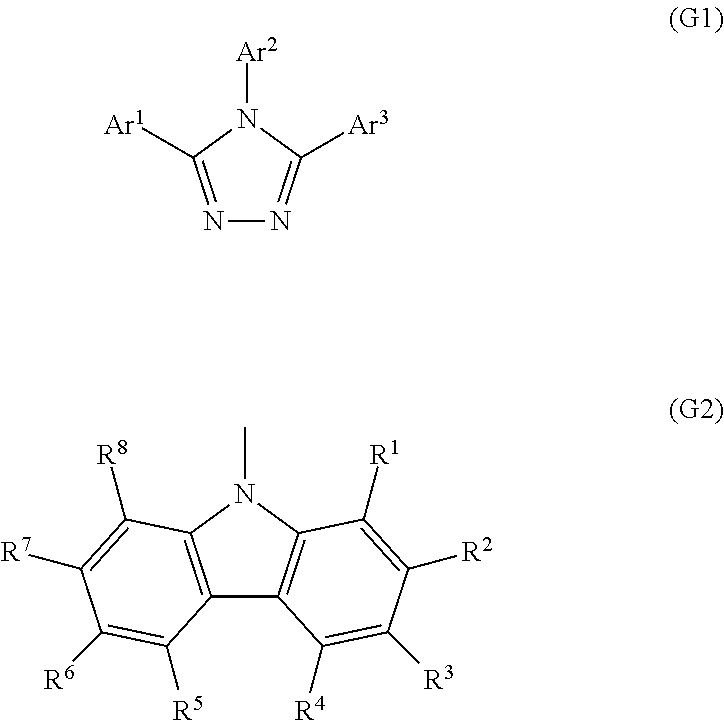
N1=C([Ar1])N([Ar2])C([Ar3])=N1.C12=C(C3=C(C([R8])=C([R7])C([R6])=C3[R5])N1C)C([R4])=C([R3])C([R2])=C2[R1]
